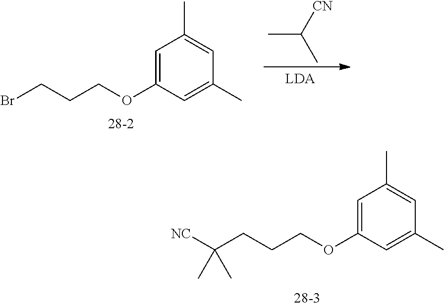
C1=C(OCCCC([NC])(C)C)C=C(C)C=C1C.C1=C(OCCCBr)C=C(C)C=C1C.CC([CN])C
